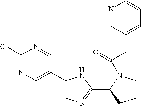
C1(Cl)=NC=C(C2=CN=C(C3N(C(=O)CC4=CC=CN=C4)CCC3)N2)C=N1
